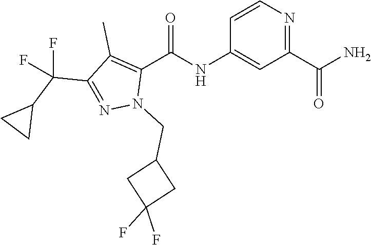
C1=CN=C(C(N)=O)C=C1NC(C1=C(C)C(C(C2CC2)(F)F)=NN1CC1CC(F)(F)C1)=O
